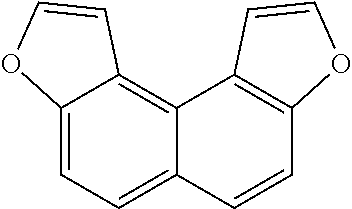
C12=CC=C3C(=C1C=CO2)C1=C(C=C3)OC=C1
